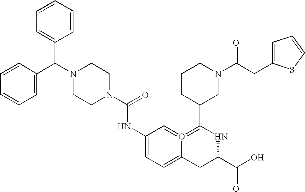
C1=CC(C(N2CCN(C(=O)NC3=CC=C4O(=C3)=C(C3CN(C(CC5=CC=CS5)=O)CCC3)NC(C(O)=O)C4)CC2)C2=CC=CC=C2)=CC=C1
